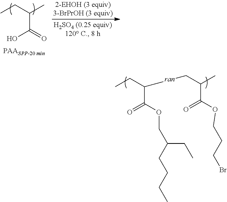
CCC(C)C(O)=O.CCC([ran]CC(C)C(OCCCBr)=O)C(=O)OCC(CC)CCCC
